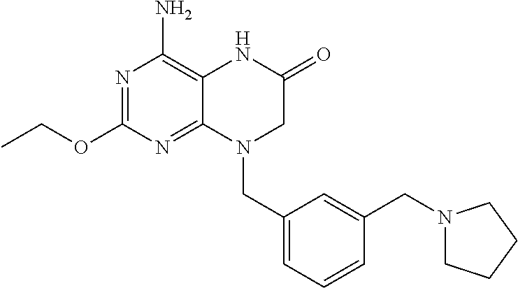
CCOC1=NC(N)=C2C(=N1)N(CC1=CC=CC(CN3CCCC3)=C1)CC(=O)N2
